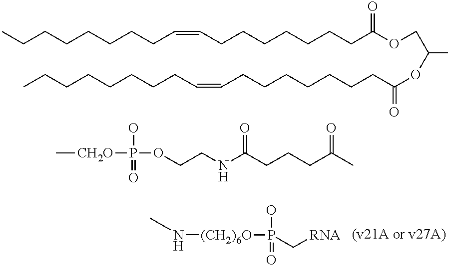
N([(CH2)6O]P(O)(=O)C[RNA])C.[CH2O](P(OCCNC(CCCC(C)=O)=O)(O)=O)C.C(CCCCCCC(OCC(OC(=O)CCCCCCCC=CCCCCCCCC)C)=O)C=CCCCCCCCC
